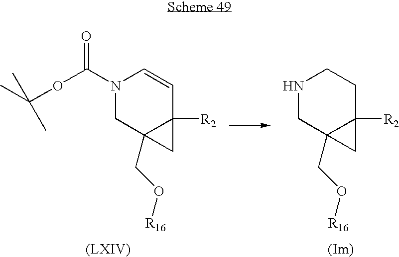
N1(C(OC(C)(C)C)=O)CC2(CO[R16])C([R2])(C=C1)C2.N1CC2(CO[R16])C([R2])(CC1)C2
